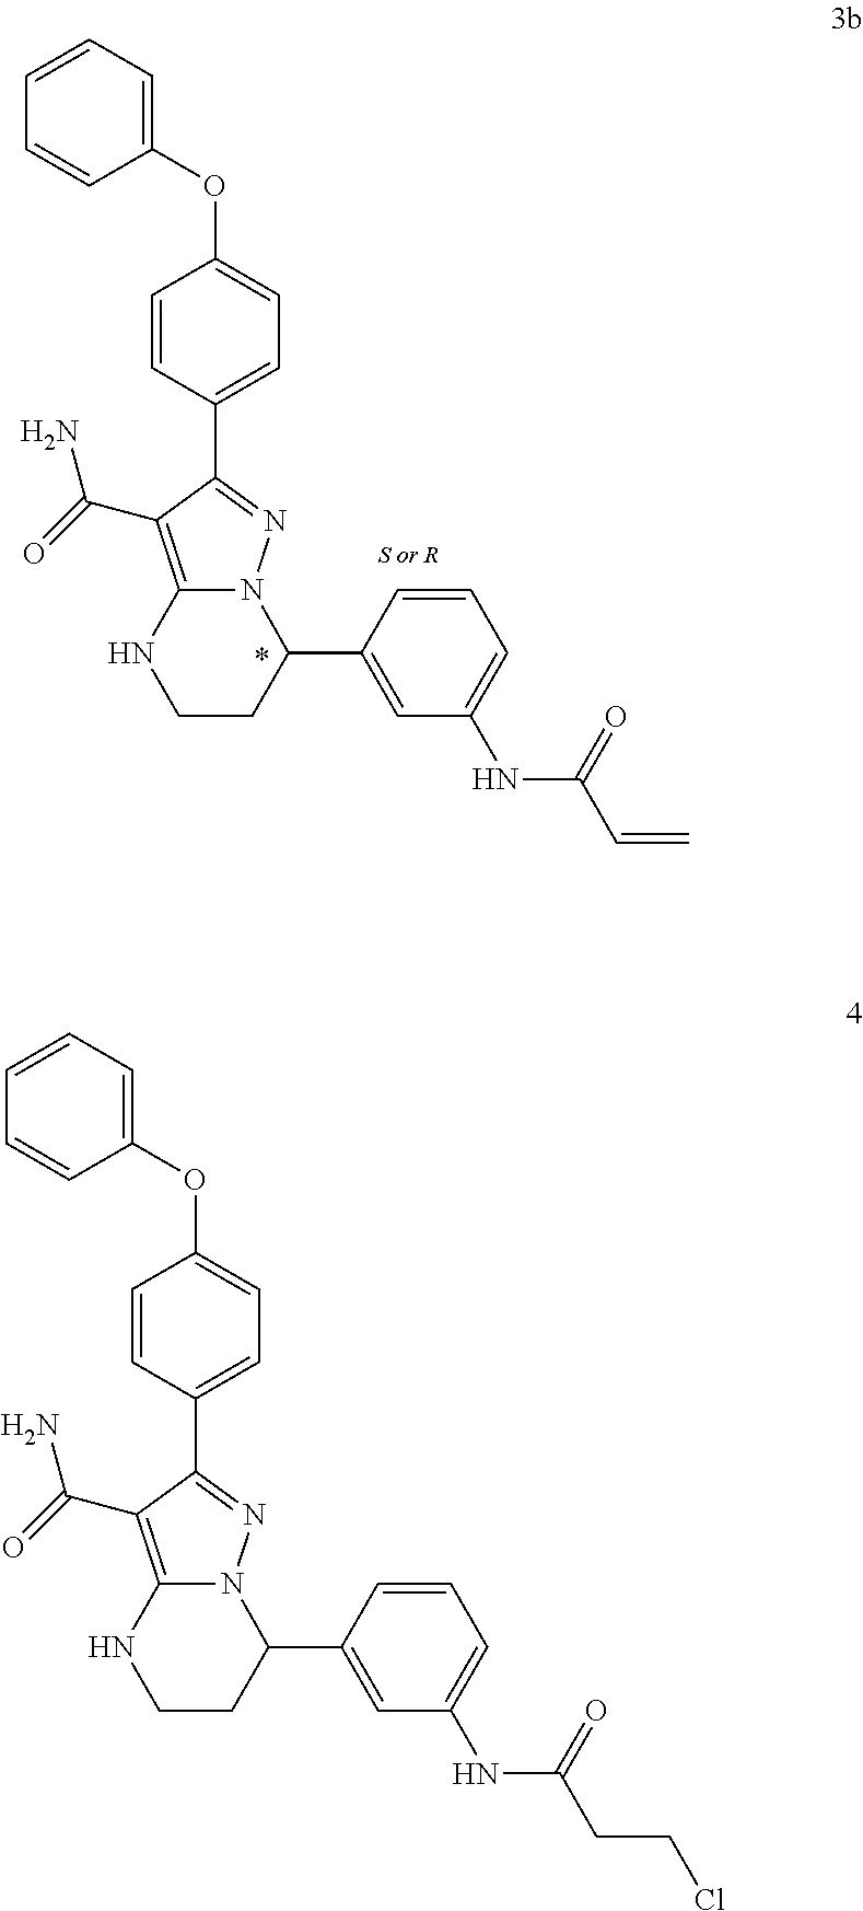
O(C1=CC=C(C2=NN3C(=C2C(=O)N)NCCC3C2=CC(NC(CCCl)=O)=CC=C2)C=C1)C1=CC=CC=C1.O(C1=CC=C(C2=NN3C(=C2C(=O)N)NCCC3C2=CC(NC(C=C)=O)=CC=C2)C=C1)C1=CC=CC=C1
